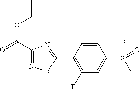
C1=CC(S(=O)(=O)C)=CC(F)=C1C1=NC(C(=O)OCC)=NO1
